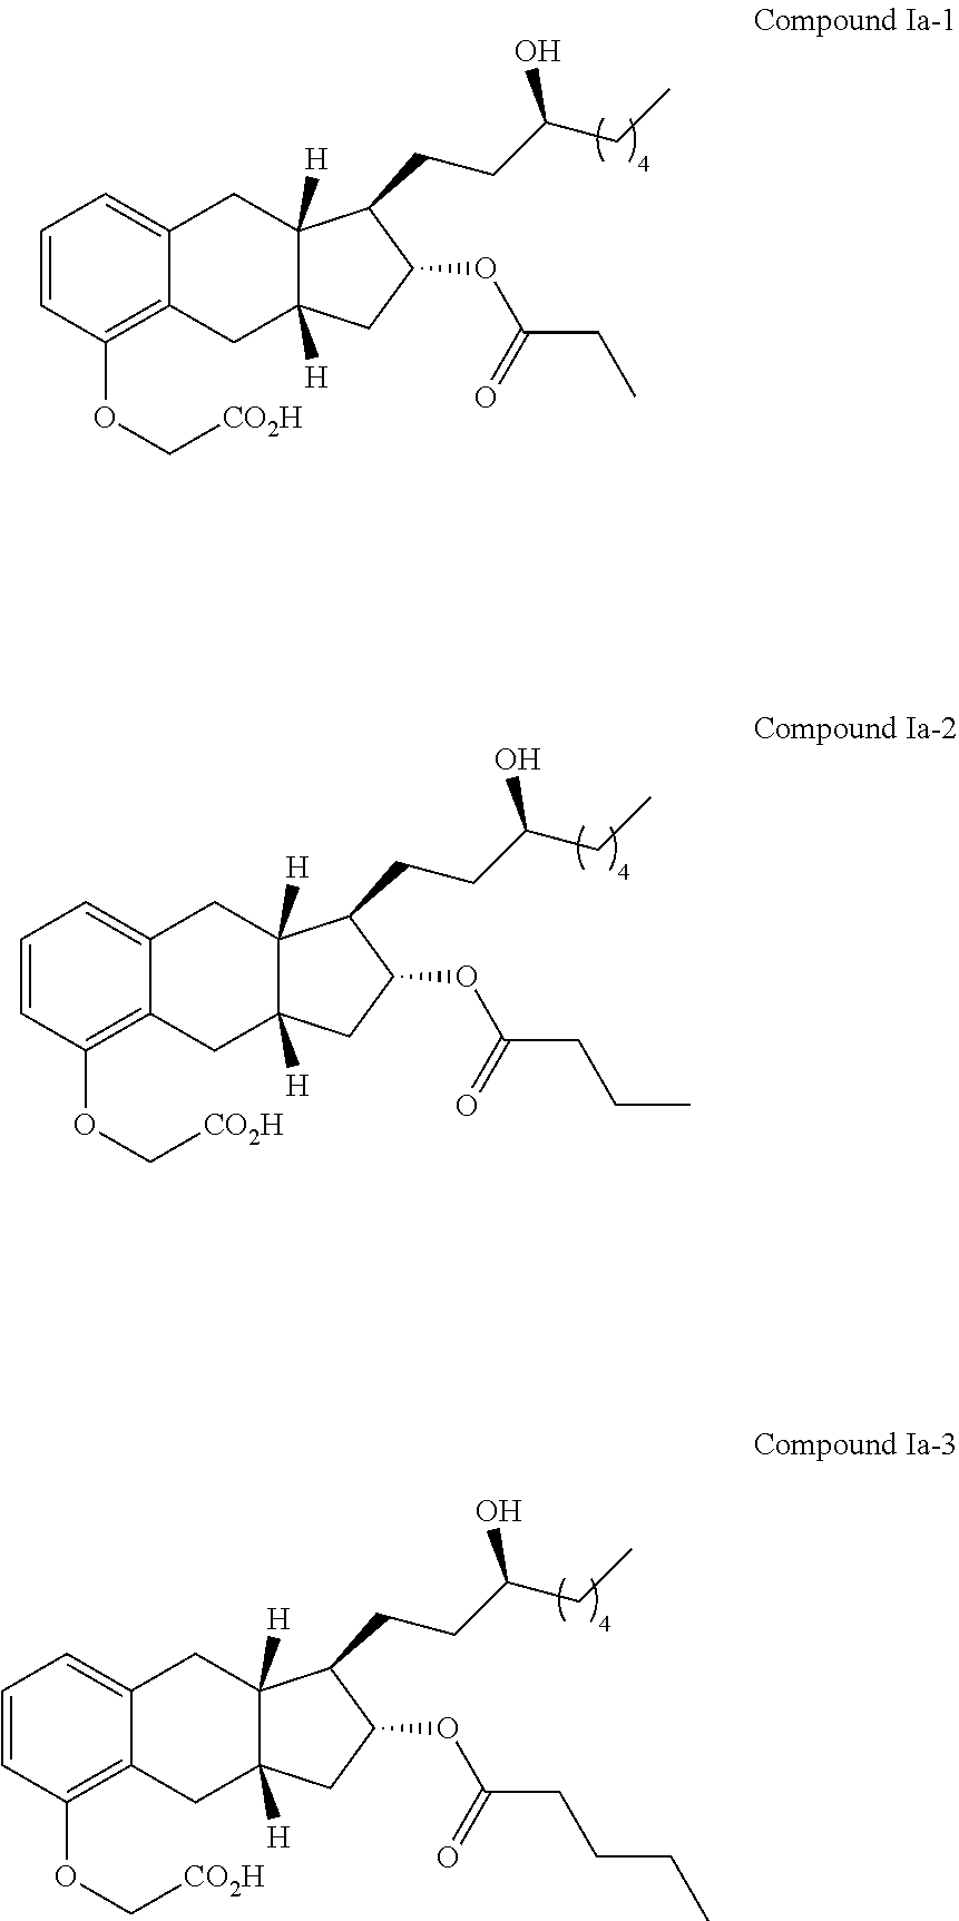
C1=CC(OC[CO2H])=C2C(=C1)CC1([H])C([H])(C2)CC(OC(=O)CC)C1CCC(CC)O.C1=CC(OC[CO2H])=C2C(=C1)CC1([H])C([H])(C2)CC(OC(=O)CCC)C1CCC(CC)O.C1=CC(OC[CO2H])=C2C(=C1)CC1([H])C([H])(C2)CC(OC(=O)CCCC)C1CCC(CC)O
